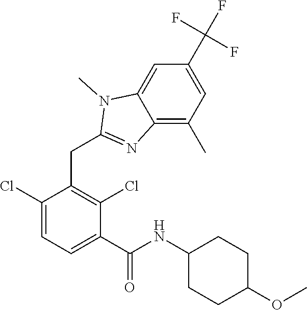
C1(Cl)=CC=C(C(=O)NC2CCC(OC)CC2)C(Cl)=C1CC1=NC2=C(C)C=C(C(F)(F)F)C=C2N1C
